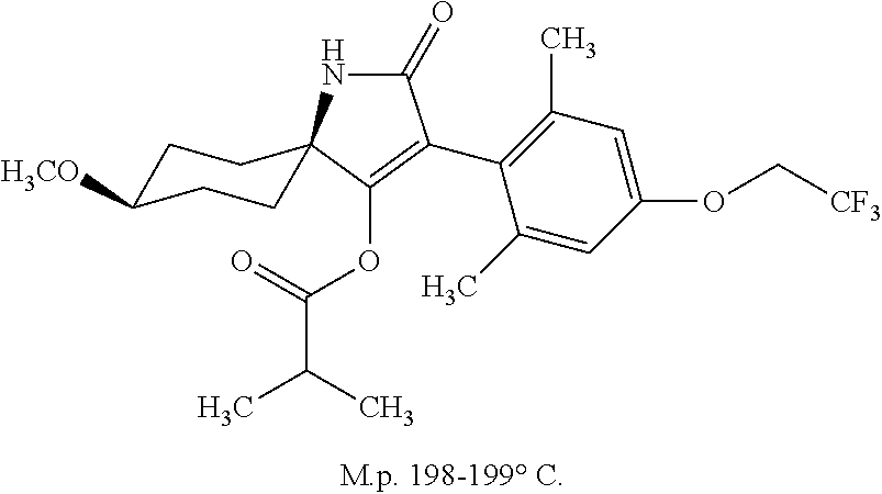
C1(=O)NC2(C(OC(C(C)C)=O)=C1C1=C(C)C=C(OC[CF3])C=C1C)CCC([H3CO])CC2
